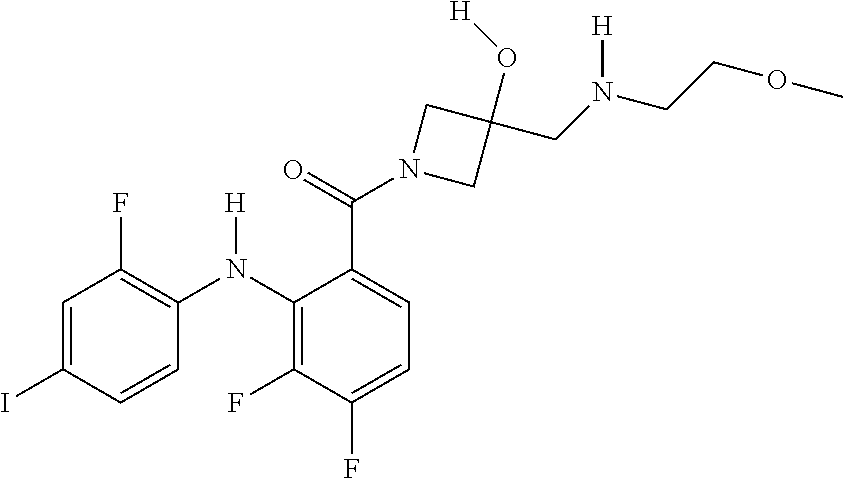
C1=C(I)C=CC(N(C2=C(F)C(F)=CC=C2C(=O)N2CC(O[H])(CN(CCOC)[H])C2)[H])=C1F
